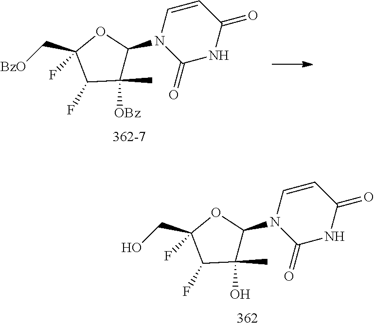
C1(=O)NC(=O)C=CN1C1C(C)(O)C(F)C(CO)(F)O1.C1(=O)NC(=O)C=CN1C1C(C)([OBz])C(F)C(C[BzO])(F)O1
